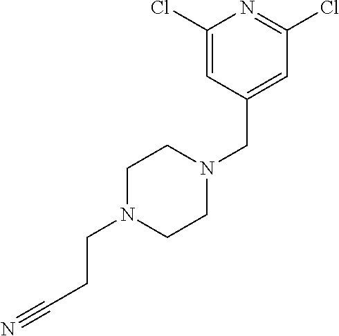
C1(Cl)=CC(CN2CCN(CCC#N)CC2)=CC(Cl)=N1
